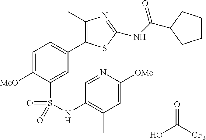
OC([CF3])=O.C1=C([MeO])C(S(=O)(=O)NC2=C(C)C=C([OMe])N=C2)=CC(C2=C(C)N=C(NC(C3CCCC3)=O)S2)=C1
